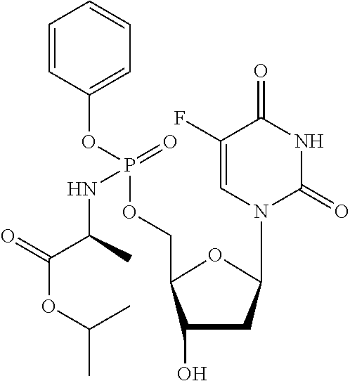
C1(O)CC(N2C(=O)NC(=O)C(F)=C2)OC1COP(OC1=CC=CC=C1)(=O)NC(C(OC(C)C)=O)C
